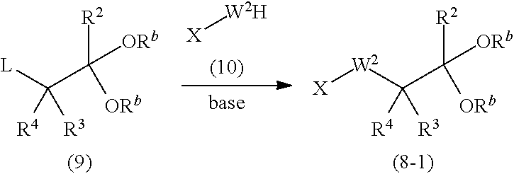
C(C([R2])([ORb])[ORb])([L])([R4])[R3].[X][W2H].C(C([R2])([ORb])[ORb])([W2][X])([R4])[R3]
